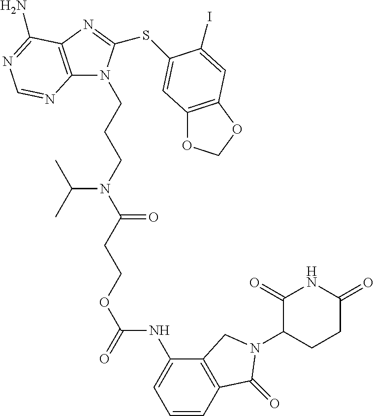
C12=C(N=C(SC3=CC4=C(OCO4)C=C3I)N1CCCN(C(C)C)C(CCOC(=O)NC1=CC=CC3=C1CN(C1CCC(=O)NC1=O)C3=O)=O)C(N)=NC=N2
